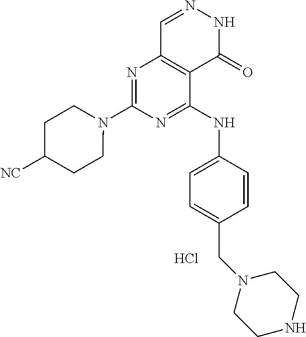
N1=C(N2CCC([NC])CC2)N=C(NC2=CC=C(CN3CCNCC3)C=C2)C2=C1C=NNC2=O.Cl
